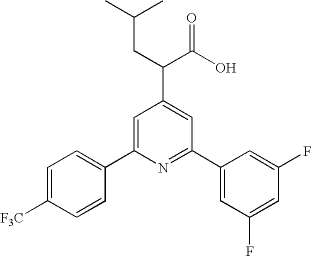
C1=C(C2=CC=C([F3C])C=C2)N=C(C2=CC(F)=CC(F)=C2)C=C1C(C(O)=O)CC(C)C
